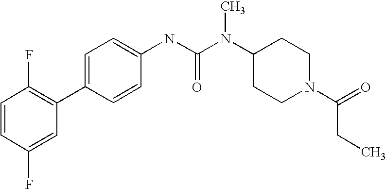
C1=CC(F)=CC(C2=CC=C(NC(N(C3CCN(C(=O)CC)CC3)C)=O)C=C2)=C1F
